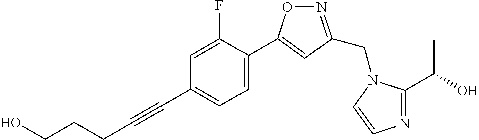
C1=C(F)C(C2=CC(CN3C(C(O)C)=NC=C3)=NO2)=CC=C1C#CCCCO
